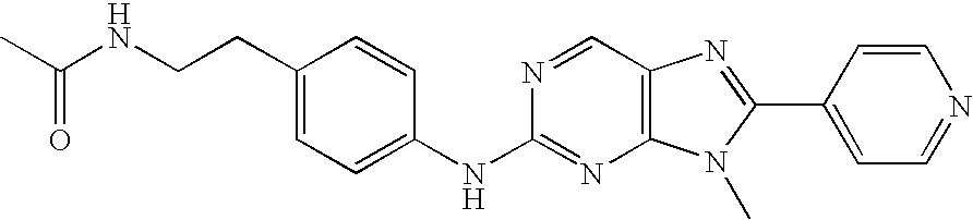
C1(CCNC(C)=O)=CC=C(NC2=NC3=C(C=N2)N=C(C2=CC=NC=C2)N3C)C=C1
